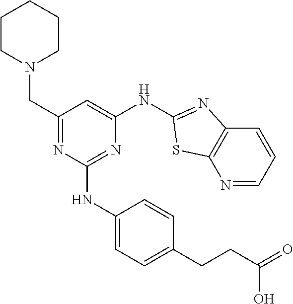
C1CN(CC2=NC(NC3=CC=C(CCC(=O)O)C=C3)=NC(NC3=NC4=C(N=CC=C4)S3)=C2)CCC1
